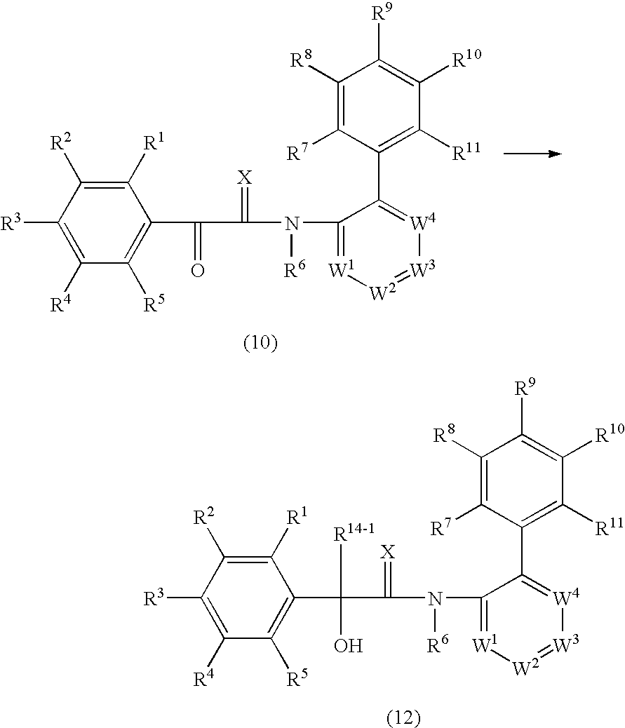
C1([R1])=C([R2])C([R3])=C([R4])C([R5])=C1C(C(N(C1=[W1][W2]=[W3][W4]=C1C1=C([R11])C([R10])=C([R9])C([R8])=C1[R7])[R6])=[X])=O.C1([R1])=C([R2])C([R3])=C([R4])C([R5])=C1C(C(N(C1=[W1][W2]=[W3][W4]=C1C1=C([R11])C([R10])=C([R9])C([R8])=C1[R7])[R6])=[X])(O)[R14-1]
